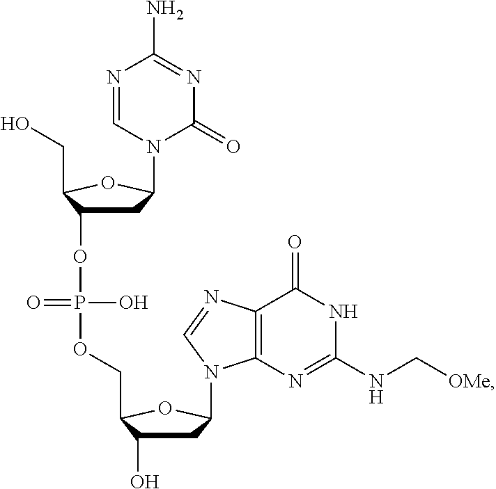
OCC1OC(N2C=NC(N)=NC2=O)CC1OP(OCC1C(O)CC(N2C3=C(N=C2)C(=O)NC(NC[OMe])=N3)O1)(=O)O
